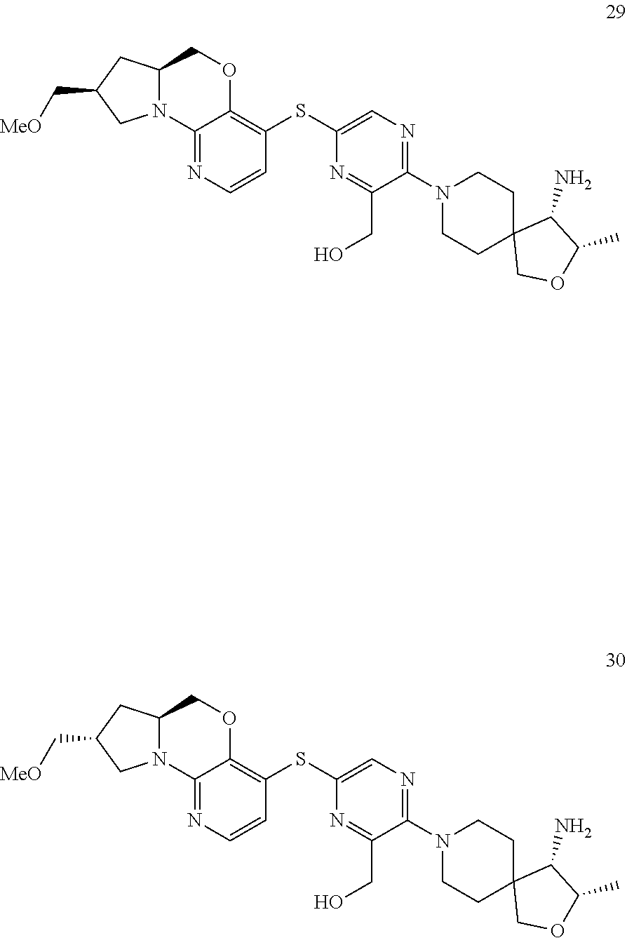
N12C(COC3=C(SC4=CN=C(N5CCC6(CC5)COC(C)C6N)C(CO)=N4)C=CN=C13)CC(C[MeO])C2.N12C(COC3=C(SC4=CN=C(N5CCC6(CC5)COC(C)C6N)C(CO)=N4)C=CN=C13)CC(C[MeO])C2
